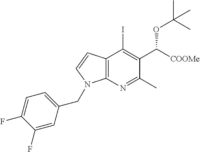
C12=C(N=C(C)C(C([COOMe])OC(C)(C)C)=C1I)N(CC1=CC=C(F)C(F)=C1)C=C2
